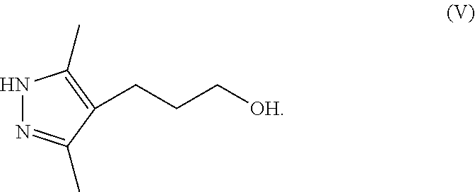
N1N=C(C)C(CCC[OH])=C1C
